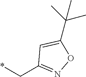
C1=C(C(C)(C)C)ON=C1C*
